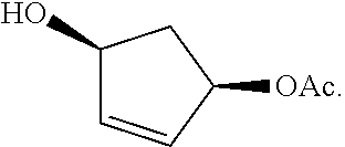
C1(O)C=CC([OAc])C1
